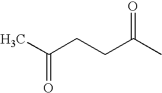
C(CCC(C)=O)(C)=O
